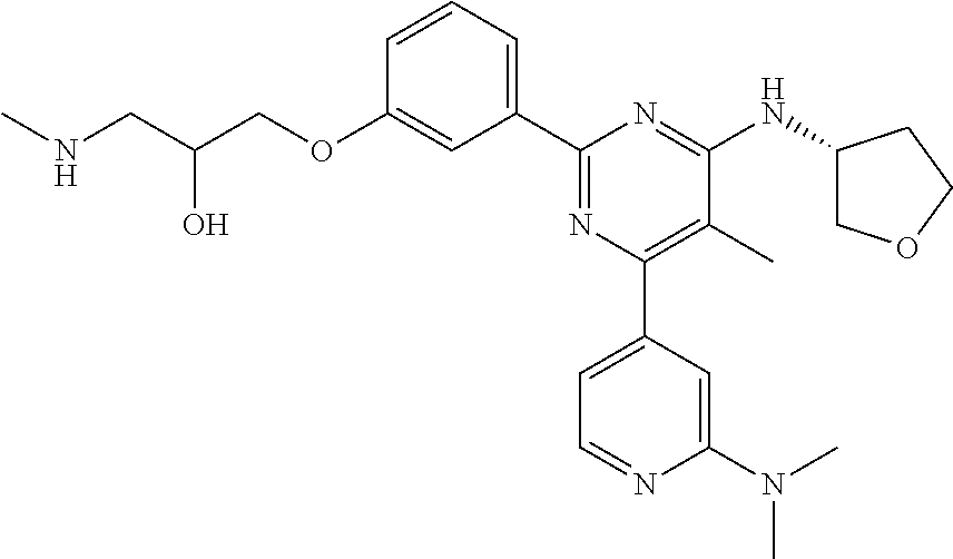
C1=CC=C(C2=NC(C3=CC=NC(N(C)C)=C3)=C(C)C(NC3COCC3)=N2)C=C1OCC(CNC)O
